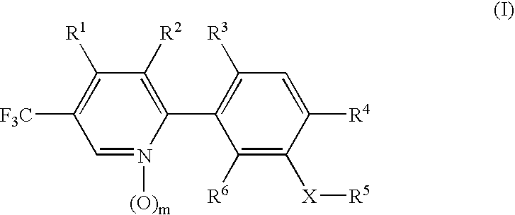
C1([R2])=C(C2=C([R3])C=C([R4])C([X][R5])=C2[R6])N([(O)m])=CC([F3C])=C1[R1]
